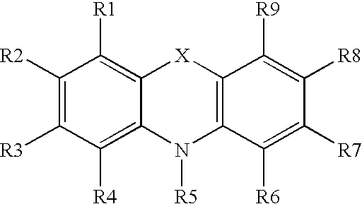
C1([R2])=C([R3])C([R4])=C2C(=C1[R1])[X]C1=C(N2[R5])C([R6])=C([R7])C([R8])=C1[R9]
